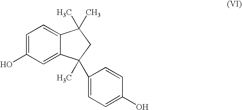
C1=C(O)C=C2C(=C1)C(C)(C)CC2(C)C1=CC=C(O)C=C1
